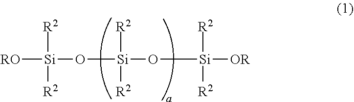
[RO][Si]([R2])(O[Si]([R2])([R2])O[Si]([R2])([OR])[R2])[R2]
